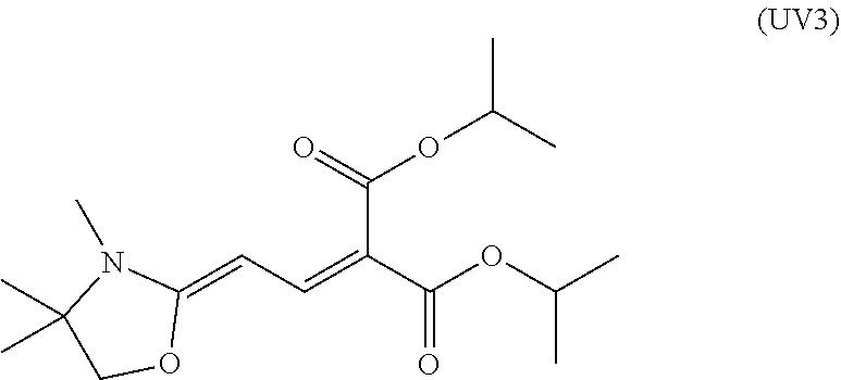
C1(=CC=C(C(OC(C)C)=O)C(OC(C)C)=O)N(C)C(C)(C)CO1
